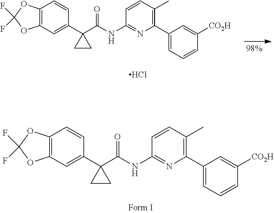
C12=C(C=C(C3(C(NC4=NC(C5=CC=CC([CO2H])=C5)=C(C)C=C4)=O)CC3)C=C1)OC(F)(F)O2.Cl.C12=C(C=C(C3(C(NC4=NC(C5=CC=CC([CO2H])=C5)=C(C)C=C4)=O)CC3)C=C1)OC(F)(F)O2
